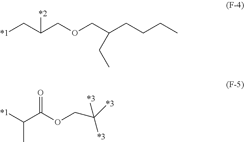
[*1]CC(COCC(CCCC)CC)[*2].[*1]C(C(OCC([*3])([*3])[*3])=O)C
